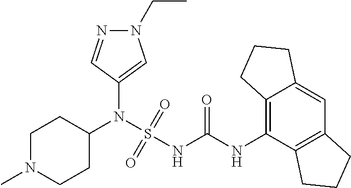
C1(N(S(NC(NC2=C3C(=CC4=C2CCC4)CCC3)=O)(=O)=O)C2CCN(C)CC2)=CN(CC)N=C1
